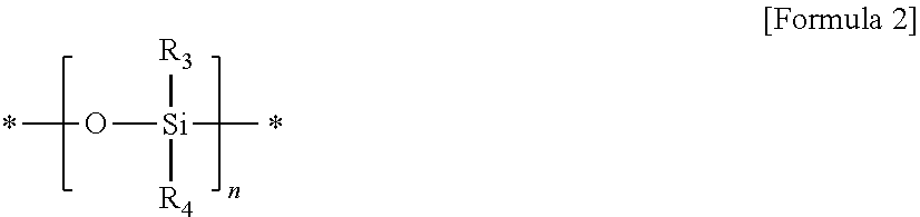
CO[Si](C)([R3])[R4]
